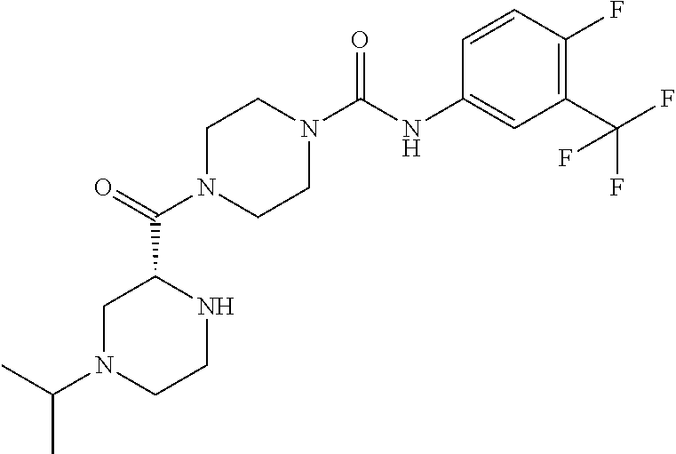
C1N(C(C2CN(C(C)C)CCN2)=O)CCN(C(NC2=CC(C(F)(F)F)=C(F)C=C2)=O)C1
